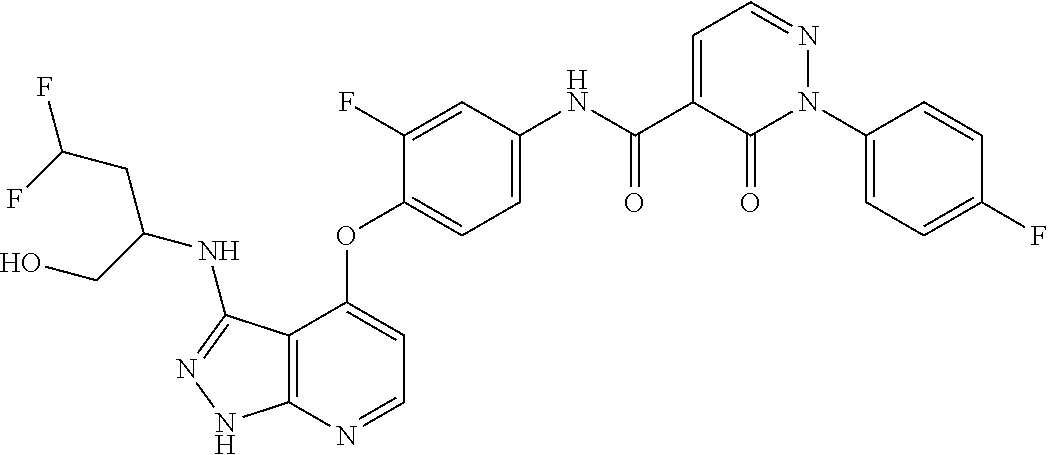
C12=C(N=CC=C1OC1=CC=C(NC(C3=CC=NN(C4=CC=C(F)C=C4)C3=O)=O)C=C1F)NN=C2NC(CC(F)F)CO
